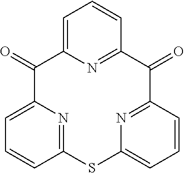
C1=C2N=C(C=C1)C(=O)C1=NC(=CC=C1)SC1=NC(=CC=C1)C2=O
